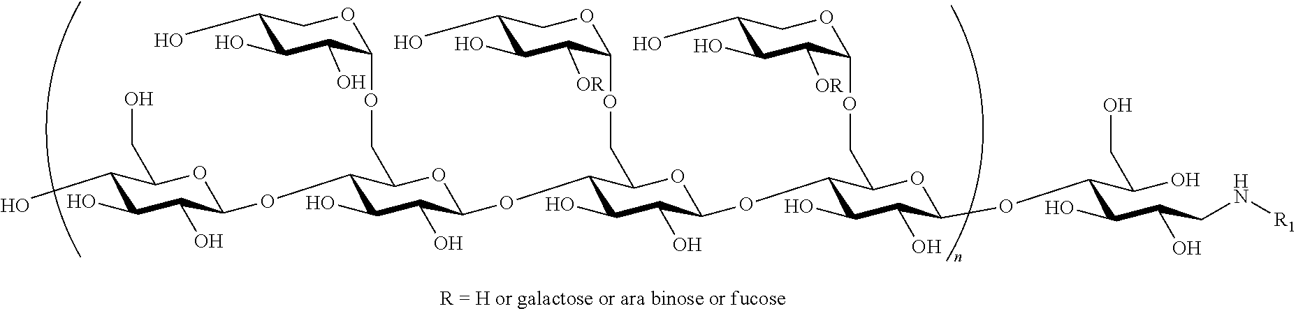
C1(OC2C(COC3OCC(O)C(O)C3O)OC(OC3C(COC4OCC(O)C(O)C4[OR])OC(OC4C(COC5OCC(O)C(O)C5[OR])OC(OC(C(O)CO)C(C(CN[R1])O)O)C(O)C4O)C(O)C3O)C(O)C2O)OC(CO)C(O)C(O)C1O
